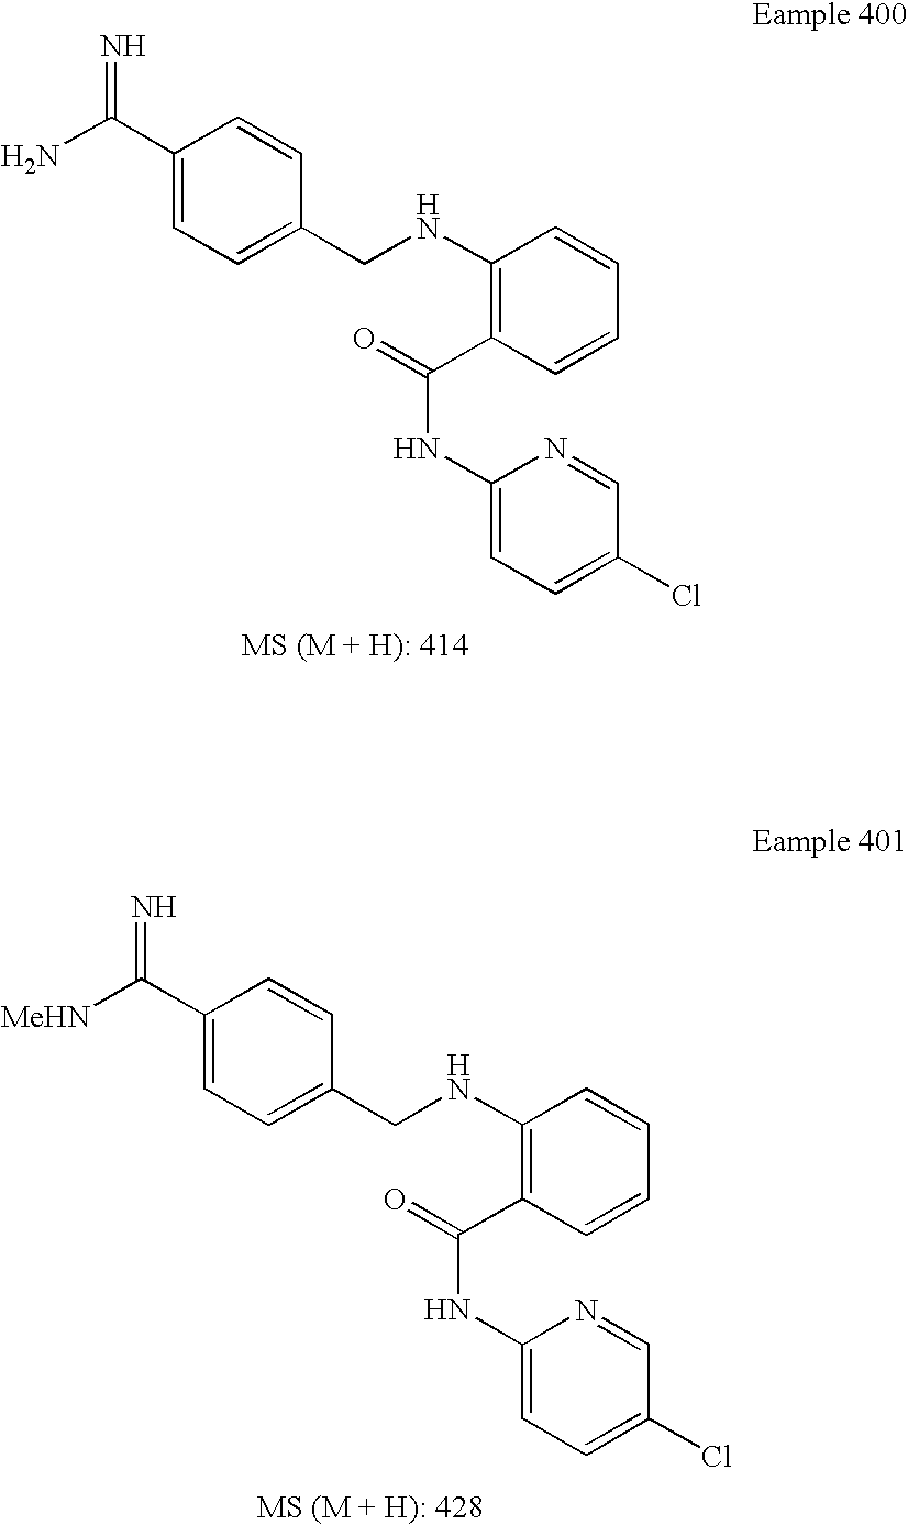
N=C(N)C1=CC=C(CNC2=C(C(=O)NC3=CC=C(Cl)C=N3)C=CC=C2)C=C1.N=C([MeHN])C1=CC=C(CNC2=C(C(=O)NC3=CC=C(Cl)C=N3)C=CC=C2)C=C1
